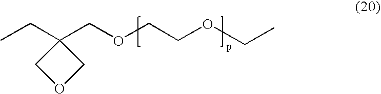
C1(CC)(COCCOCC)COC1
